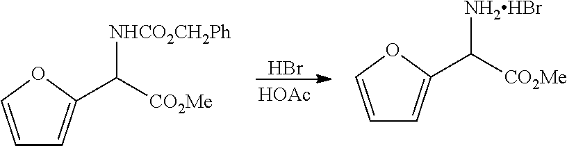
C1=COC(C([CO2Me])[NHCO2CH2Ph])=C1.C1=COC(C([CO2Me])[NH2HBr])=C1.Br.[HOAc]
